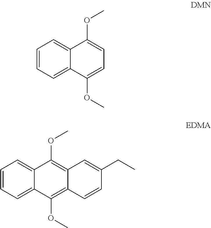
C1=CC=C2C(=C1)C(OC)=CC=C2OC.C1=CC=C2C(=C1)C(OC)=C1C(=C2OC)C=CC(CC)=C1
